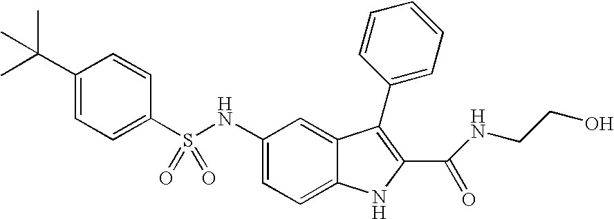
N(C1=CC=C2C(=C1)C(C1=CC=CC=C1)=C(C(=O)NCCO)N2)S(C1=CC=C(C(C)(C)C)C=C1)(=O)=O
